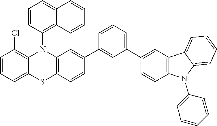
C1=CC=C2C(=C1Cl)N(C1=C3C(=CC=C1)C=CC=C3)C1=C(C=CC(C3=CC(C4=CC5=C(C=C4)N(C4=CC=CC=C4)C4=CC=CC=C54)=CC=C3)=C1)S2
